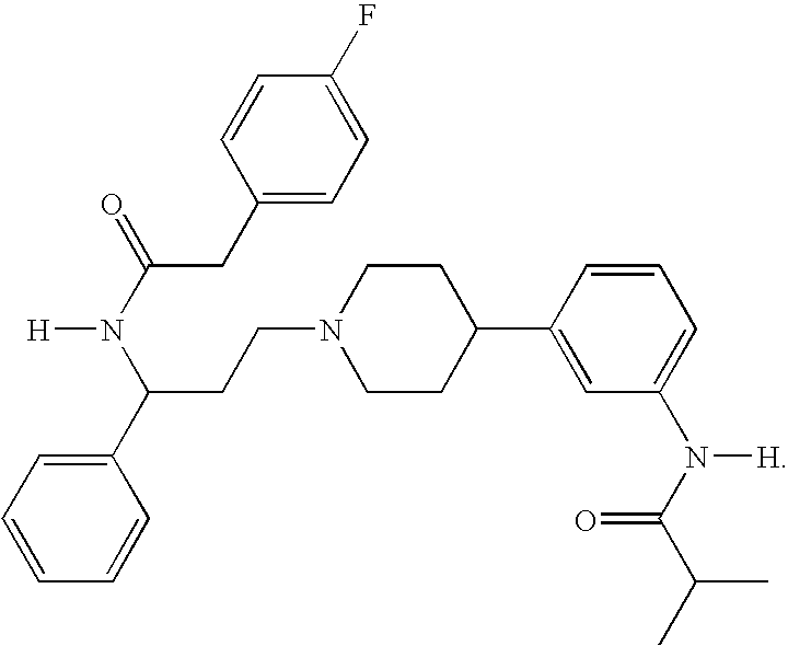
[H]N(C(=O)CC1=CC=C(F)C=C1)C(C1=CC=CC=C1)CCN1CCC(C2=CC(N(C(C(C)C)=O)[H])=CC=C2)CC1
